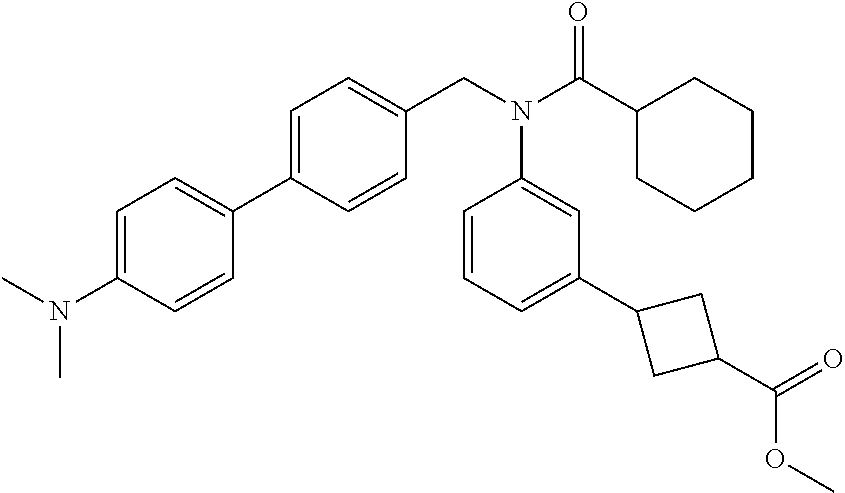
C1=C(C2=CC=C(N(C)C)C=C2)C=CC(CN(C(C2CCCCC2)=O)C2=CC(C3CC(C(=O)OC)C3)=CC=C2)=C1
